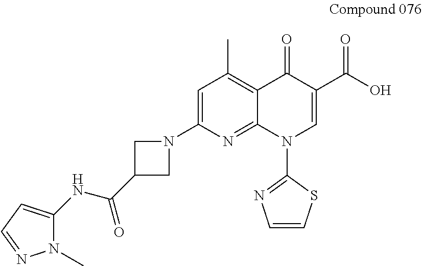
C1(NC(C2CN(C3=CC(C)=C4C(=N3)N(C3=NC=CS3)C=C(C(O)=O)C4=O)C2)=O)=CC=NN1C
